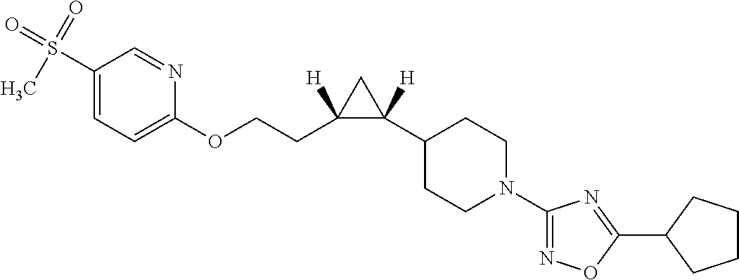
C1(S(=O)(=O)C)=CC=C(OCCC2([H])C([H])(C3CCN(C4=NOC(C5CCCC5)=N4)CC3)C2)N=C1
